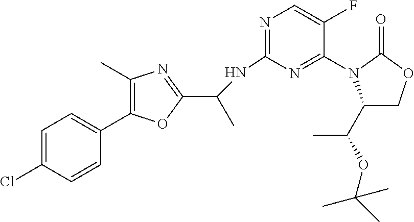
C1=C(Cl)C=CC(C2=C(C)N=C(C(NC3=NC=C(F)C(N4C(C(OC(C)(C)C)C)COC4=O)=N3)C)O2)=C1
